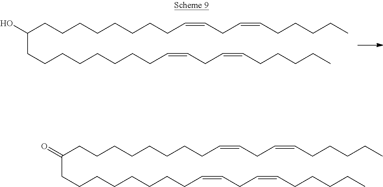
C(CCCCCCCCC=CCC=CCCCCC)(CCCCCCCCC=CCC=CCCCCC)O.C(CCCCCCCCC=CCC=CCCCCC)(CCCCCCCCC=CCC=CCCCCC)=O
